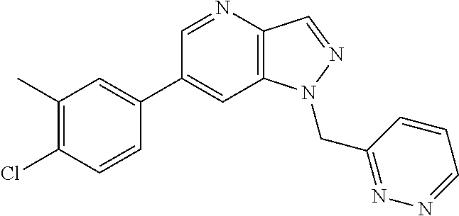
C1(C2=CC(C)=C(Cl)C=C2)=CC2=C(C=NN2CC2=NN=CC=C2)N=C1
